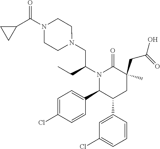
C1=C(Cl)C=CC(C2C(C3=CC(Cl)=CC=C3)CC(CC(O)=O)(C)C(=O)N2C(CC)CN2CCN(C(C3CC3)=O)CC2)=C1
